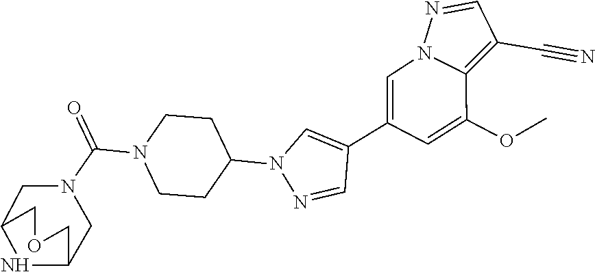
C1(C2=CN3C(=C(C#N)C=N3)C(OC)=C2)=CN(C2CCN(C(=O)N3CC4NC(C3)COC4)CC2)N=C1
